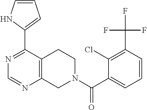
N1=C(C2=CC=CN2)C2=C(N=C1)CN(C(C1=CC=CC(C(F)(F)F)=C1Cl)=O)CC2
